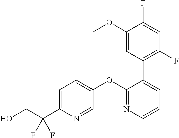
C1=C(C(CO)(F)F)N=CC(OC2=NC=CC=C2C2=C(F)C=C(F)C(OC)=C2)=C1
